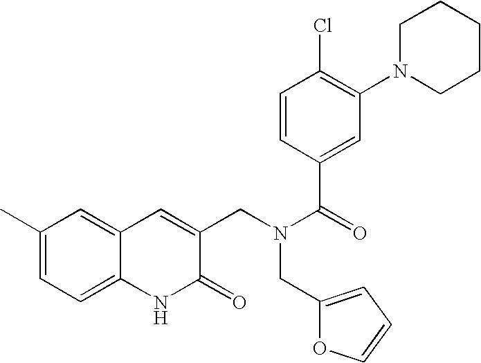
C1(C)=CC=C2C(=C1)C=C(CN(C(=O)C1=CC(N3CCCCC3)=C(Cl)C=C1)CC1=CC=CO1)C(=O)N2
